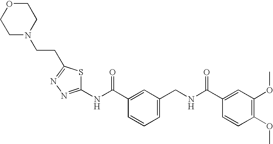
C1=C(CNC(C2=CC(OC)=C(OC)C=C2)=O)C=C(C(NC2=NN=C(CCN3CCOCC3)S2)=O)C=C1
